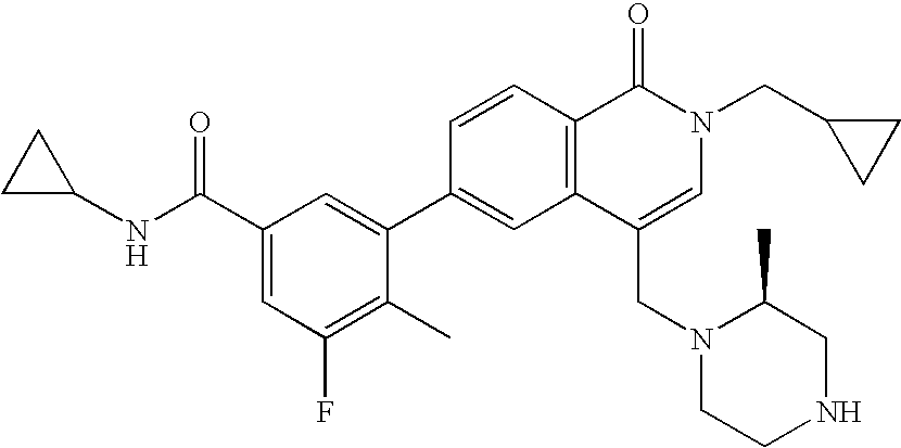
C1C(NC(C2=CC(F)=C(C)C(C3=CC4=C(C=C3)C(=O)N(CC3CC3)C=C4CN3CCNCC3C)=C2)=O)C1
